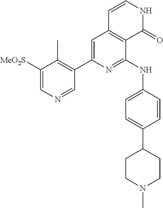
C1([MeO2S])=CN=CC(C2=CC3=C(C(NC4=CC=C(C5CCN(C)CC5)C=C4)=N2)C(=O)NC=C3)=C1C
